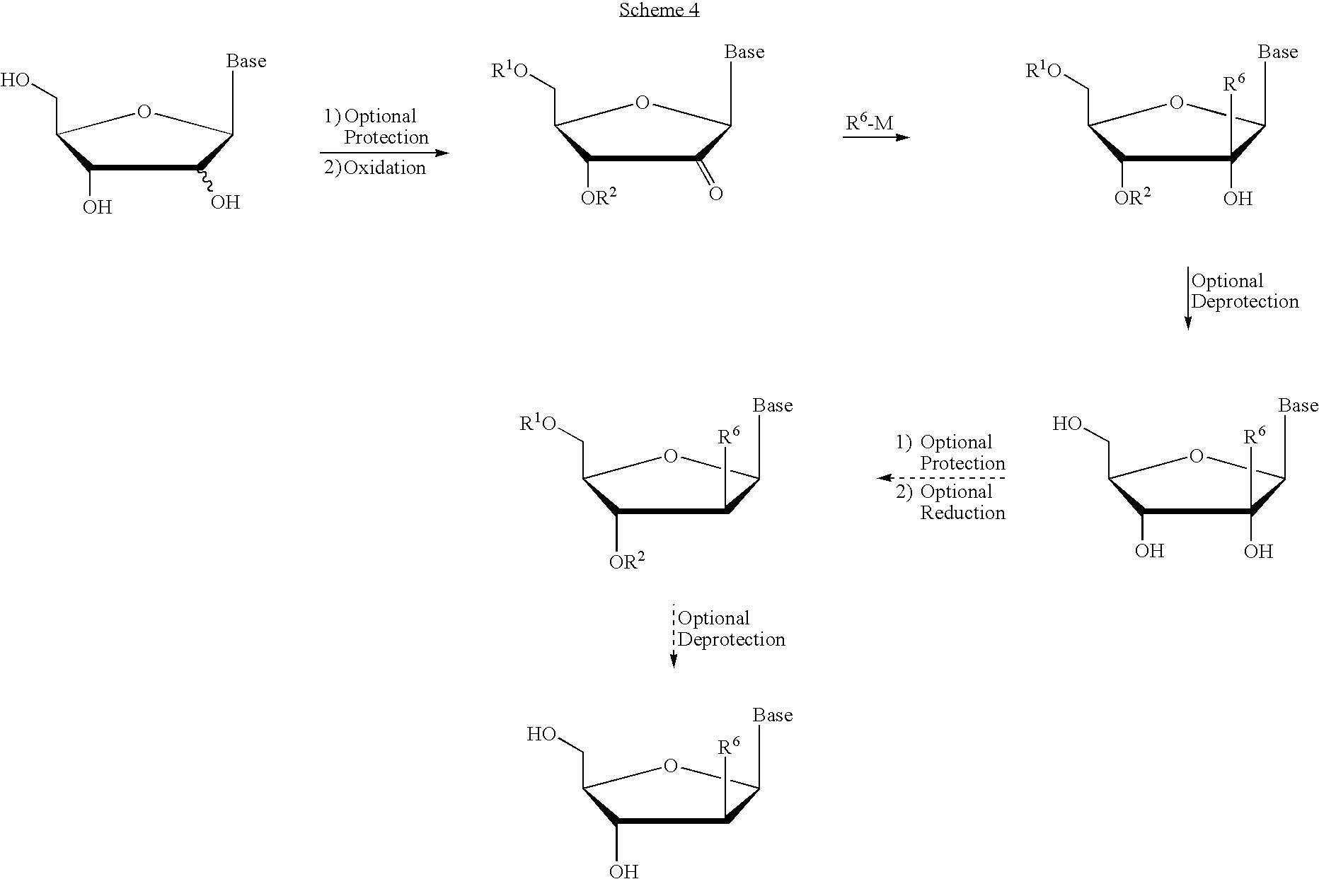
C1(O)C(CO)OC([Base])C1(O)[R6].C1([OR2])C(C[R1O])OC([Base])C1[R6].C1(O)C(CO)OC([Base])C1O.C1([OR2])C(C[R1O])OC([Base])C1=O.C1([OR2])C(C[R1O])OC([Base])C1(O)[R6].C1(O)C(CO)OC([Base])C1[R6]
